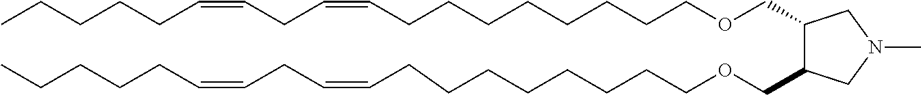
C1(COCCCCCCCCC=CCC=CCCCCC)C(COCCCCCCCCC=CCC=CCCCCC)CN(C)C1
